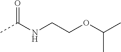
CC(NCCOC(C)C)=O
